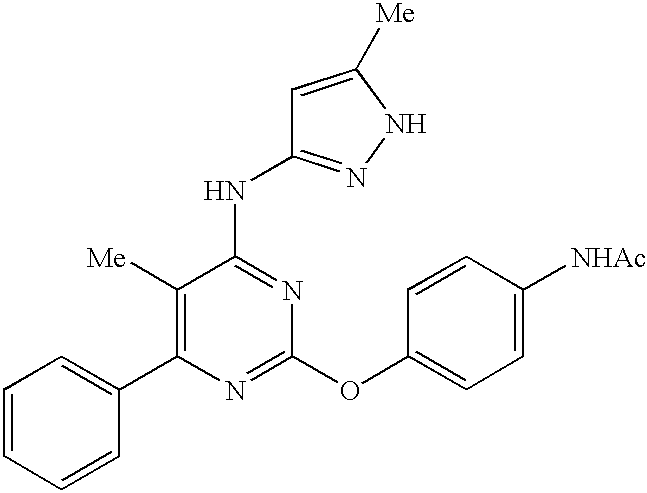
C1=CC=CC(C2=C([Me])C(NC3=NNC([Me])=C3)=NC(OC3=CC=C([NHAc])C=C3)=N2)=C1
